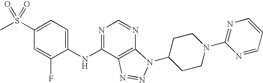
C1(S(C)(=O)=O)=CC=C(NC2=NC=NC3=C2N=NN3C2CCN(C3=NC=CC=N3)CC2)C(F)=C1
